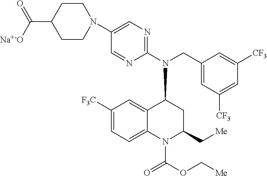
N(CC1=CC([CF3])=CC([CF3])=C1)(C1C2=CC([F3C])=CC=C2N(C(OC[Me])=O)C(C[Me])C1)C1=NC=C(N2CCC(C([Na+-O])=O)CC2)C=N1
